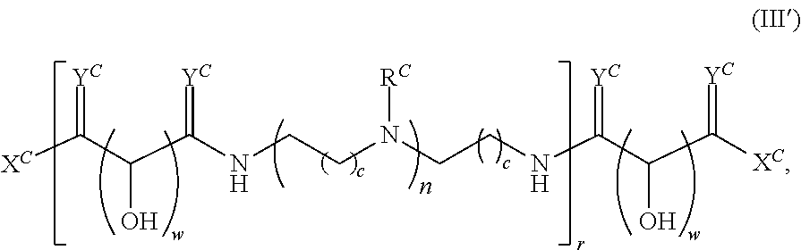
[XC]C(C(C(NCCN(CCNC(C(C([XC])=[YC])O)=[YC])[RC])=[YC])O)=[YC]
